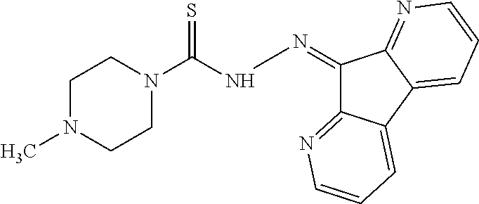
C1N(C)CCN(C(NN=C2C3=NC=CC=C3C3=CC=CN=C32)=S)C1
